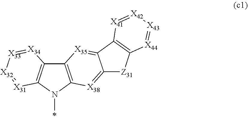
[X34]1=[X33][X32]=[X31]C2=C1C1=C(N2C)[X38]=C2C(=[X35]1)C1=C([Z31]2)[X44]=[X43][X42]=[X41]1
